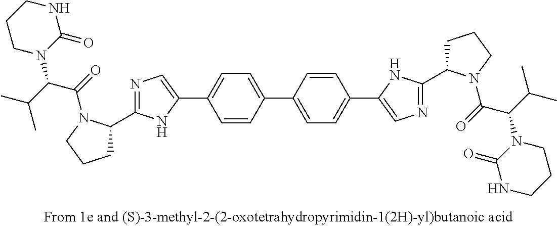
C1(C2=CC=C(C3=CN=C(C4CCCN4C(=O)C(N4C(=O)NCCC4)C(C)C)N3)C=C2)=CC=C(C2=CN=C(C3CCCN3C(=O)C(N3C(=O)NCCC3)C(C)C)N2)C=C1
